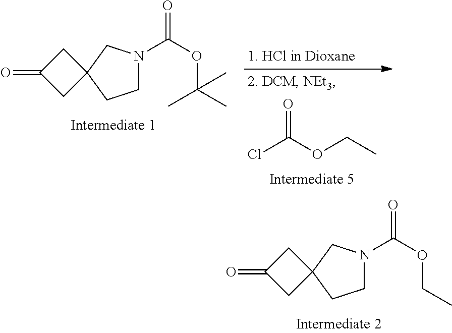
C1N(C(OCC)=O)CC2(C1)CC(=O)C2.C1N(C(OC(C)(C)C)=O)CC2(C1)CC(=O)C2.ClC(OCC)=O
